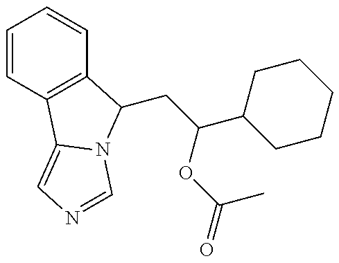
C1=CC2=C(C=C1)C(CC(OC(C)=O)C1CCCCC1)N1C2=CN=C1
